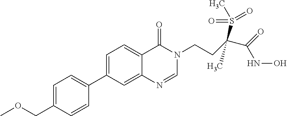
C1=C(COC)C=CC(C2=CC=C3C(=C2)N=CN(CCC(C(=O)NO)(S(=O)(=O)C)C)C3=O)=C1
